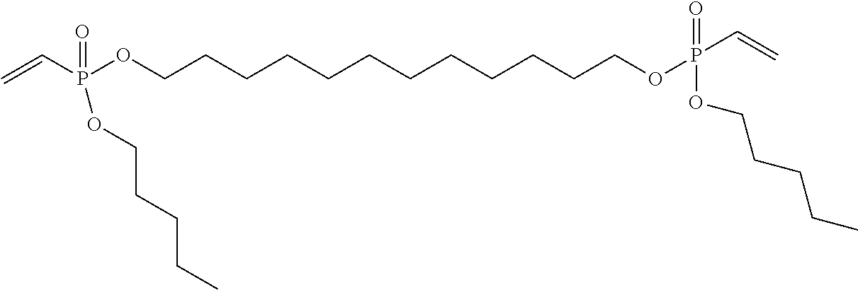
C=CP(OCCCCCCCCCCCCOP(=O)(OCCCCC)C=C)(=O)OCCCCC
